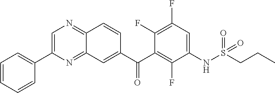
C1=C(C2=CC=CC=C2)N=C2C(=N1)C=CC(C(C1=C(F)C(NS(=O)(=O)CCC)=CC(F)=C1F)=O)=C2
